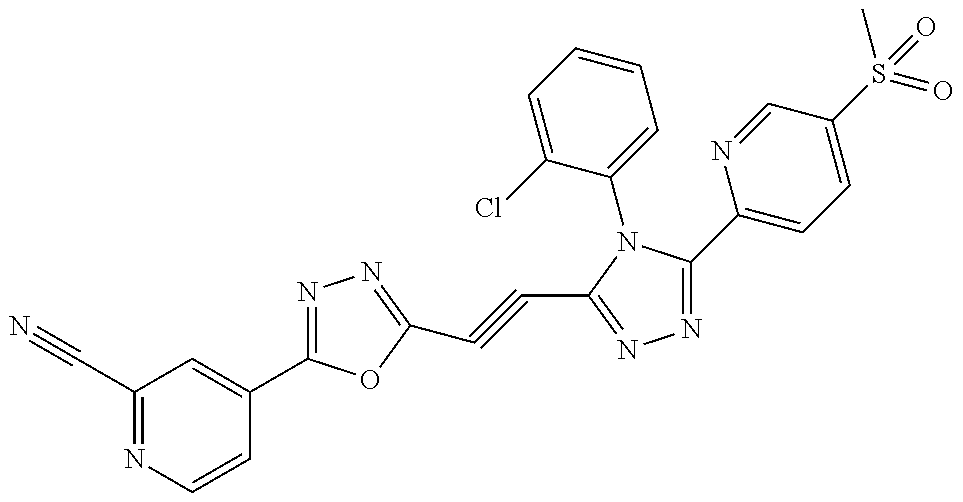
C1(C#N)=NC=CC(C2=NN=C(C#CC3=NN=C(C4=CC=C(S(C)(=O)=O)C=N4)N3C3=CC=CC=C3Cl)O2)=C1
